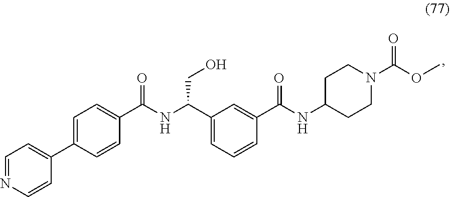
C1(C(=O)NC(C2=CC=CC(C(=O)NC3CCN(C(=O)OC)CC3)=C2)CO)=CC=C(C2=CC=NC=C2)C=C1
